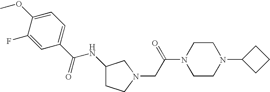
C1(C(NC2CCN(CC(N3CCN(C4CCC4)CC3)=O)C2)=O)=CC=C(OC)C(F)=C1
